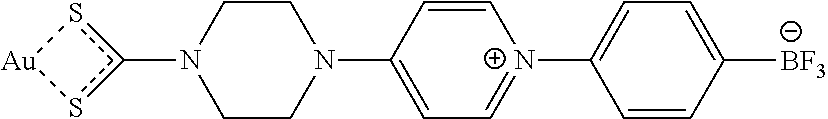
N1(c2s[Au]s2)CCN(C2=CC=[N+](C3=CC=C([BF3])C=C3)C=C2)CC1
